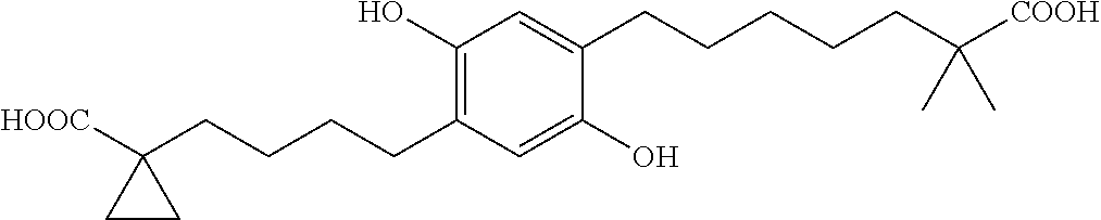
C1(O)=C(CCCCC2([HOOC])CC2)C=C(O)C(CCCCCC([COOH])(C)C)=C1
